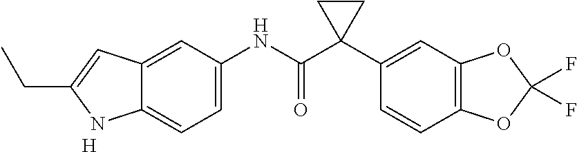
C1(C2(C(NC3=CC=C4C(=C3)C=C(CC)N4)=O)CC2)=CC2=C(C=C1)OC(F)(F)O2.[H]
